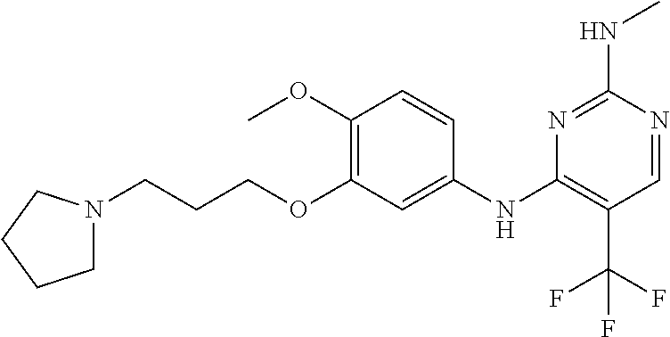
C1N(CCCOC2=C(OC)C=CC(NC3=C(C(F)(F)F)C=NC(NC)=N3)=C2)CCC1
